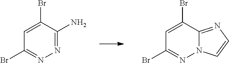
C1=C(Br)C(N)=NN=C1Br.C1=C(Br)C2=NC=CN2N=C1Br
